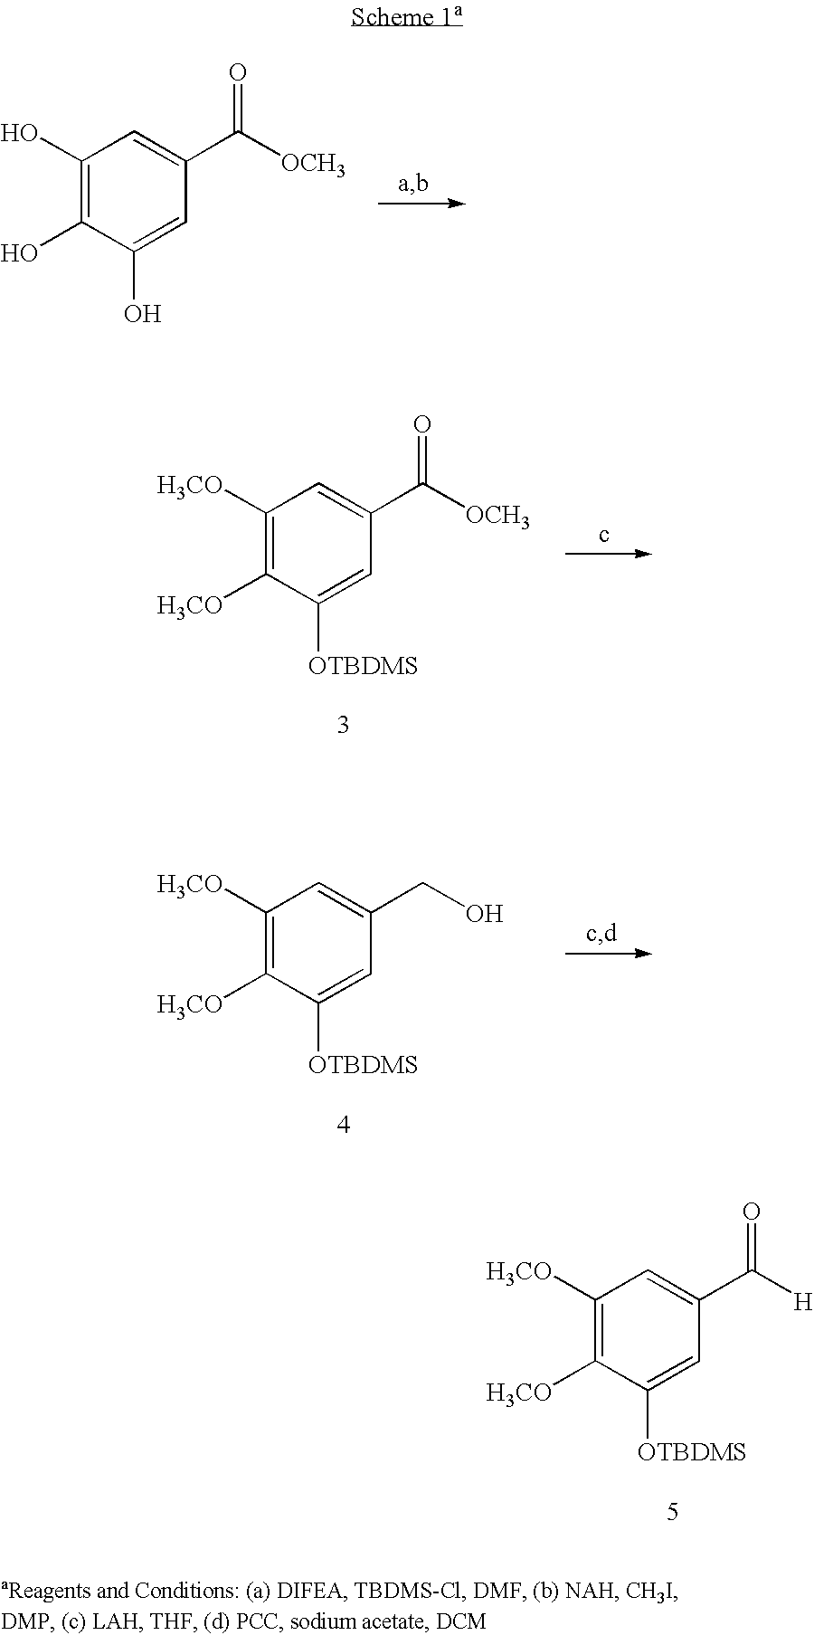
C1([H3CO])=C([H3CO])C([OTBDMS])=CC(C([H])=O)=C1.C1(O)=C(O)C(O)=CC(C([OCH3])=O)=C1.C1([H3CO])=C([H3CO])C([OTBDMS])=CC(C([OCH3])=O)=C1.C1([H3CO])=C([H3CO])C([OTBDMS])=CC(CO)=C1
